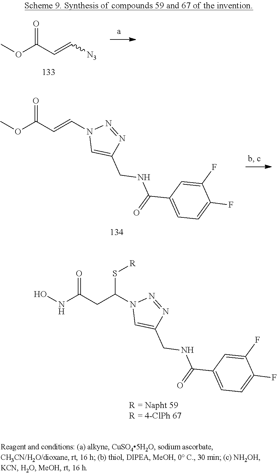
COC(C=C[N3])=O.COC(C=CN1C=C(CNC(C2=CC=C(F)C(F)=C2)=O)N=N1)=O.ONC(CC(N1C=C(CNC(C2=CC=C(F)C(F)=C2)=O)N=N1)S[R])=O
